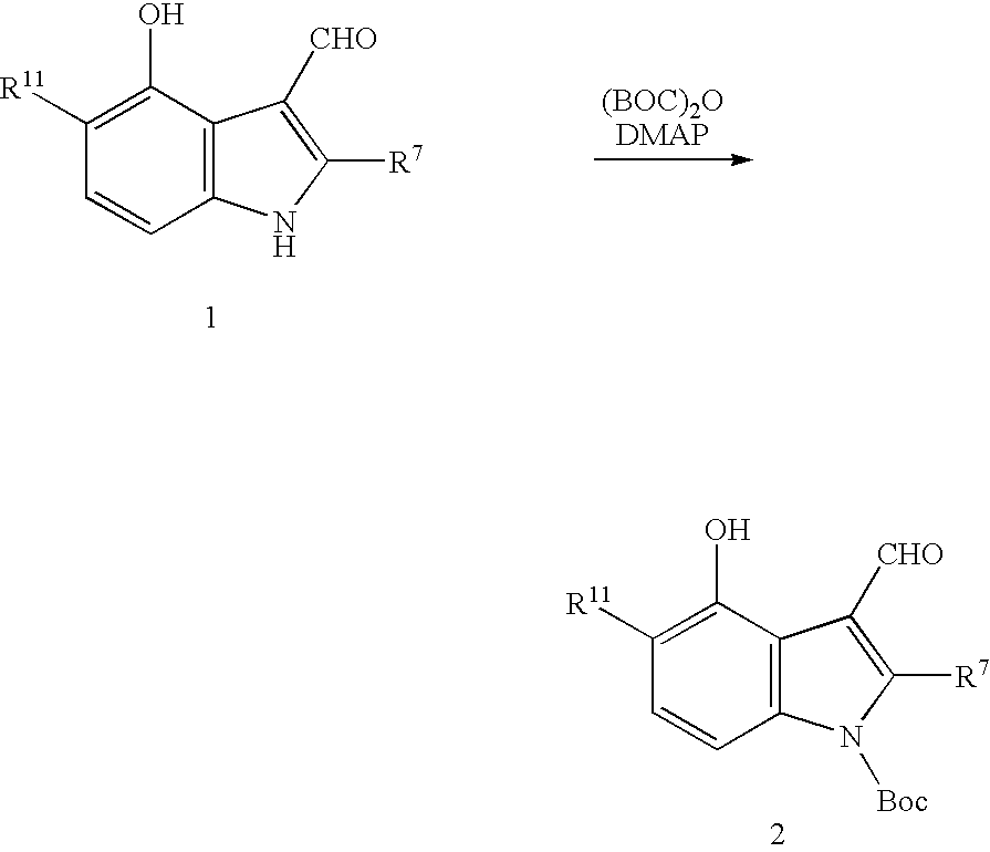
C1([R11])=C(O)C2=C(C=C1)N([Boc])C([R7])=C2[CHO].C1([R11])=C(O)C2=C(C=C1)NC([R7])=C2[CHO]
